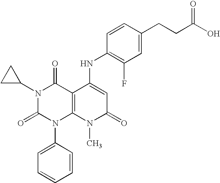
N1(C2CC2)C(=O)N(C2=CC=CC=C2)C2=C(C1=O)C(NC1=C(F)C=C(CCC(O)=O)C=C1)=CC(=O)N2C
